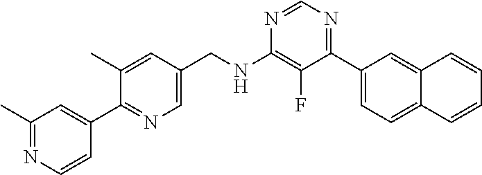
N1=CN=C(C2=CC=C3C(=C2)C=CC=C3)C(F)=C1NCC1=CN=C(C2=CC(C)=NC=C2)C(C)=C1
